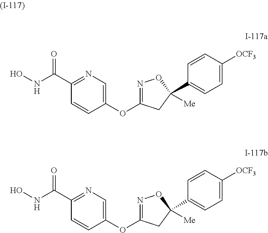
N1=C(OC2=CN=C(C(NO)=O)C=C2)CC(C2=CC=C([OCF3])C=C2)([Me])O1.N1=C(OC2=CN=C(C(NO)=O)C=C2)CC(C2=CC=C([OCF3])C=C2)([Me])O1
